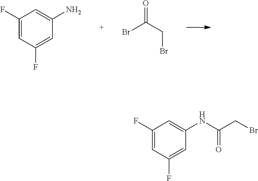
C1(F)=CC(F)=CC(N)=C1.BrC(CBr)=O.C1(F)=CC(F)=CC(NC(CBr)=O)=C1
